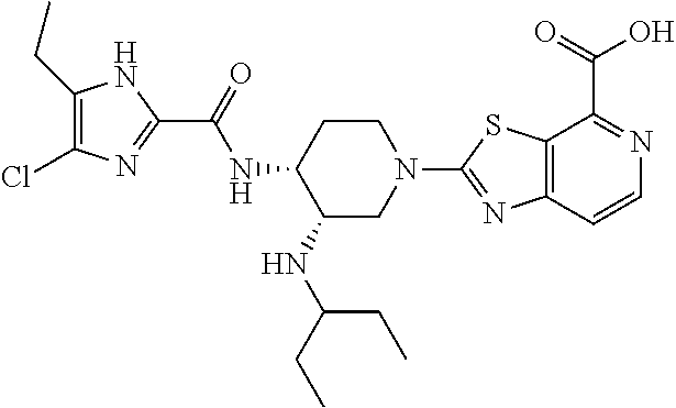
C1(CC)=C(Cl)N=C(C(=O)NC2C(NC(CC)CC)CN(C3=NC4=C(S3)C(C(=O)O)=NC=C4)CC2)N1
